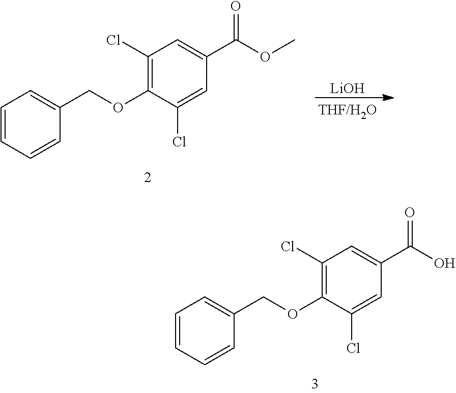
C1(Cl)=C(OCC2=CC=CC=C2)C(Cl)=CC(C(OC)=O)=C1.[LiOH].C1(Cl)=C(OCC2=CC=CC=C2)C(Cl)=CC(C(O)=O)=C1
